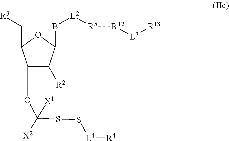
C1(OC([X2])(SS[L4][R4])[X1])C([R2])C(B[L2][R5][R12][L3][R13])OC1C[R3]
